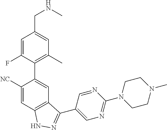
C1=C(F)C(C2=CC3=C(C=C2[NC])NN=C3C2=CN=C(N3CCN(C)CC3)N=C2)=C(C)C=C1CNC
